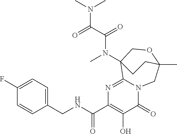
C1(F)=CC=C(CNC(C2=C(O)C(=O)N3C(=N2)C2(N(C)C(C(=O)N(C)C)=O)COC(C)(C3)CC2)=O)C=C1
